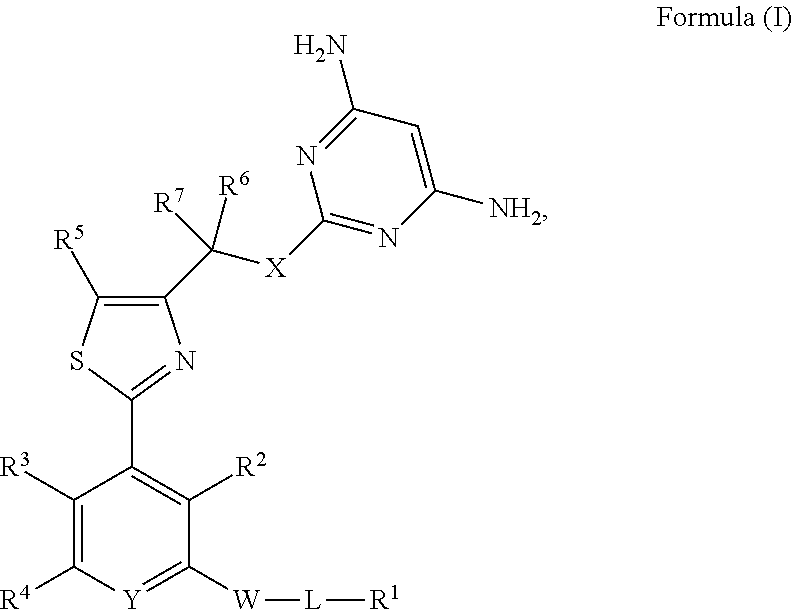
C1([R3])=C([R4])[Y]=C([W][L][R1])C([R2])=C1C1=NC(C([X]C2=NC([NH2])=CC(N)=N2)([R6])[R7])=C([R5])S1
